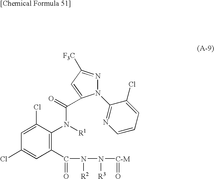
N1(C2=NC=CC=C2Cl)N=C([F3C])C=C1C(=O)N([R1])C1=C(C(=O)N([R2])N([R3])[C-M]=O)C=C(Cl)C=C1Cl
